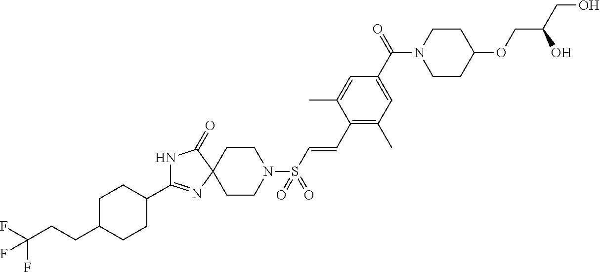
C1C(CCC(F)(F)F)CCC(C2=NC3(C(=O)N2)CCN(S(C=CC2=C(C)C=C(C(=O)N4CCC(OCC(CO)O)CC4)C=C2C)(=O)=O)CC3)C1
